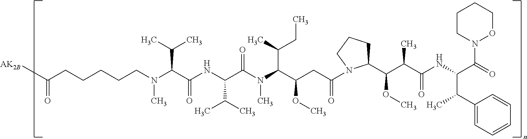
[AK2B]C(CCCCCN(C(C(NC(C(N(C(C(CC(N1C(C(C(C(NC(C(=O)N2OCCCC2)C(C2=CC=CC=C2)C)=O)C)OC)CCC1)=O)OC)C(CC)C)C)=O)C(C)C)=O)C(C)C)C)=O
